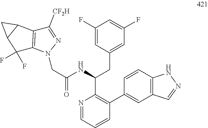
N1=CC=CC(C2=CC3=C(C=C2)NN=C3)=C1C(NC(CN1N=C([CF2H])C2=C1C(F)(F)C1C2C1)=O)CC1=CC(F)=CC(F)=C1
